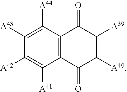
C12=C(C([A44])=C([A43])C([A42])=C1[A41])C(=O)C([A39])=C([A40])C2=O
